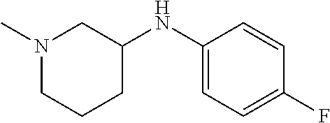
N1(C)CCCC(NC2=CC=C(F)C=C2)C1
